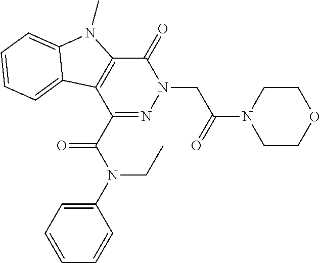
C1(=O)C2=C(C(C(N(C3=CC=CC=C3)CC)=O)=NN1CC(N1CCOCC1)=O)C1=CC=CC=C1N2C
